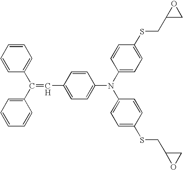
C1=CC(C(C2=CC=CC=C2)=CC2=CC=C(N(C3=CC=C(SCC4CO4)C=C3)C3=CC=C(SCC4OC4)C=C3)C=C2)=CC=C1
